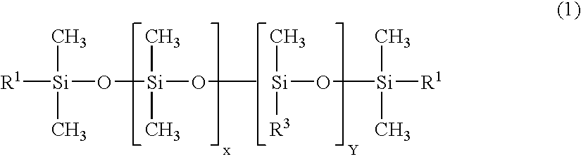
[R1][Si](C)(C)O[Si](C)(C)OC.[Si](C)([R3])O[Si](C)(C)[R1].[Y]
